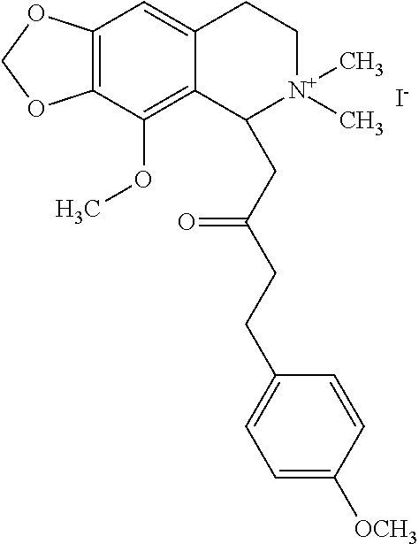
[I-].C12=C(C(OC)=C3C(=C1)CC[N+](C)(C)C3CC(CCC1=CC=C([OCH3])C=C1)=O)OCO2
